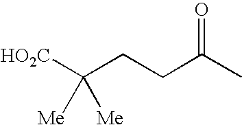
O=C(C)CCC([HO2C])([Me])[Me]
